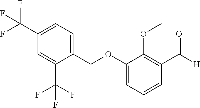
C1(OCC2=CC=C(C(F)(F)F)C=C2C(F)(F)F)=CC=CC(C([H])=O)=C1OC
